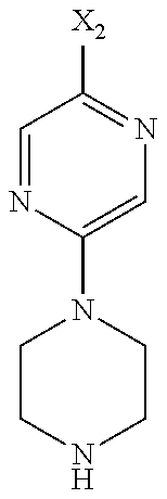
C1=NC(N2CCNCC2)=CN=C1[X2]
